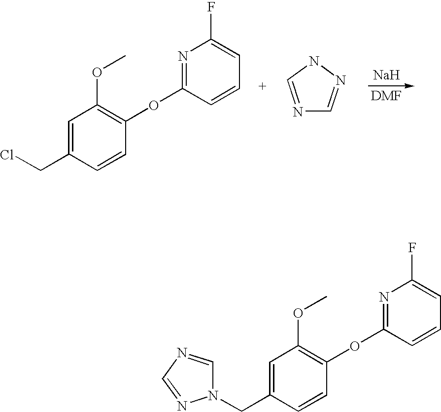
C1=C(CCl)C=CC(OC2=NC(F)=CC=C2)=C1OC.[Na].N1=CNN=C1.C1=C(CN2C=NC=N2)C=CC(OC2=NC(F)=CC=C2)=C1OC
